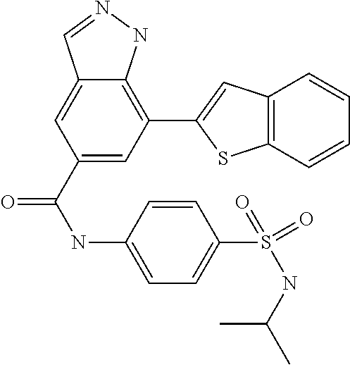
C1(C(NC2=CC=C(S(NC(C)C)(=O)=O)C=C2)=O)=CC(C2=CC3=C(S2)C=CC=C3)=C2C(=C1)C=NN2
